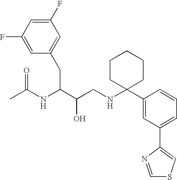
C1(F)=CC(CC(C(CNC2(C3=CC(C4=CSC=N4)=CC=C3)CCCCC2)O)NC(C)=O)=CC(F)=C1
